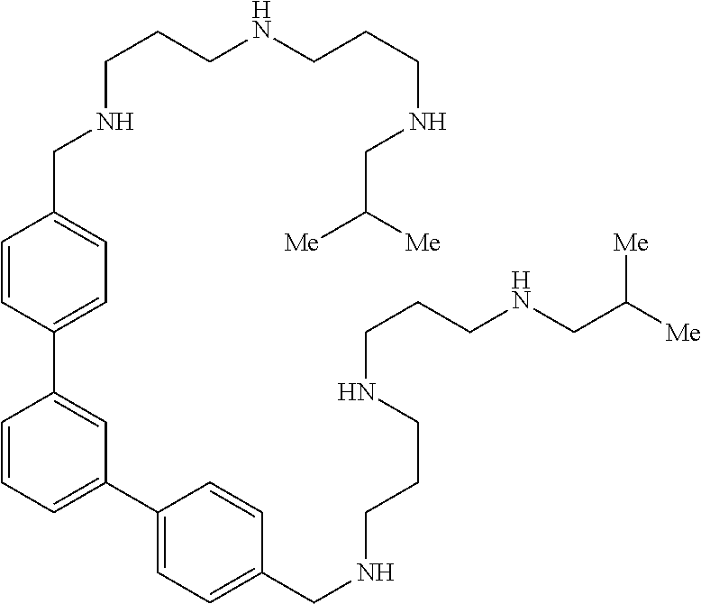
C1=CC(C2=CC(C3=CC=C(CNCCCNCCCNCC([Me])[Me])C=C3)=CC=C2)=CC=C1CNCCCNCCCNCC([Me])[Me]
